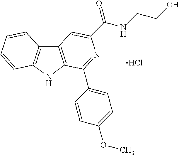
C12=C(NC3=C1C=CC=C3)C(C1=CC=C(OC)C=C1)=NC(C(=O)NCCO)=C2.Cl
